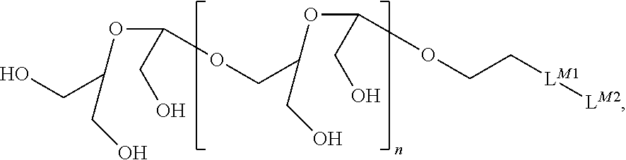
OCC(OC(CO)OCC(OC(CO)OCC[LM1][LM2])CO)CO
